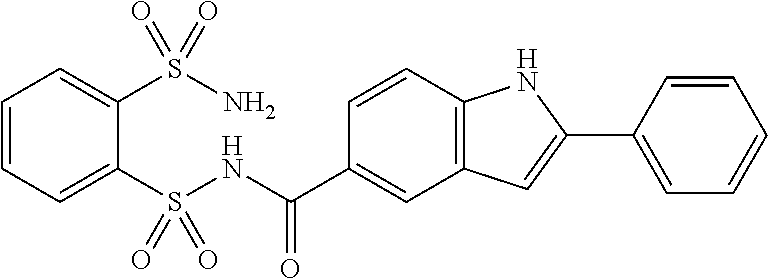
C1=CC=C(S(NC(C2=CC3=C(C=C2)NC(C2=CC=CC=C2)=C3)=O)(=O)=O)C(S(N)(=O)=O)=C1
